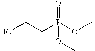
OCCP(OC)(=O)OC
